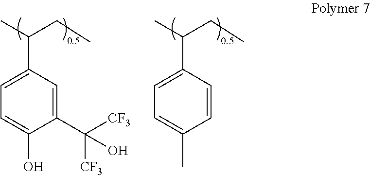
C1=C(C(C)CC)C=C(C([CF3])([CF3])O)C(O)=C1.C1=C(C(C)CC)C=CC(C)=C1
